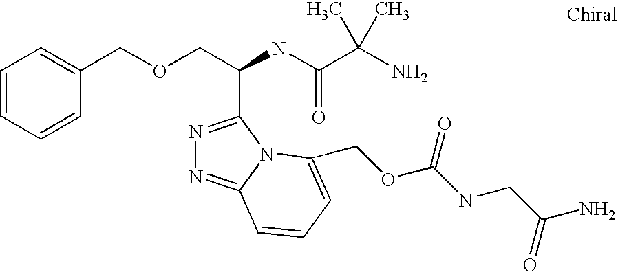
C(OCC(C1=NN=C2N1C(COC(NCC(=O)N)=O)=CC=C2)NC(=O)C(C)(N)C)C1=CC=CC=C1
